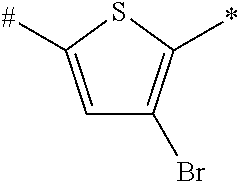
C1=C([#])SC(*)=C1Br
